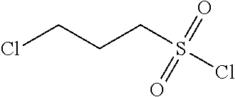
ClCCCS(=O)(=O)Cl
